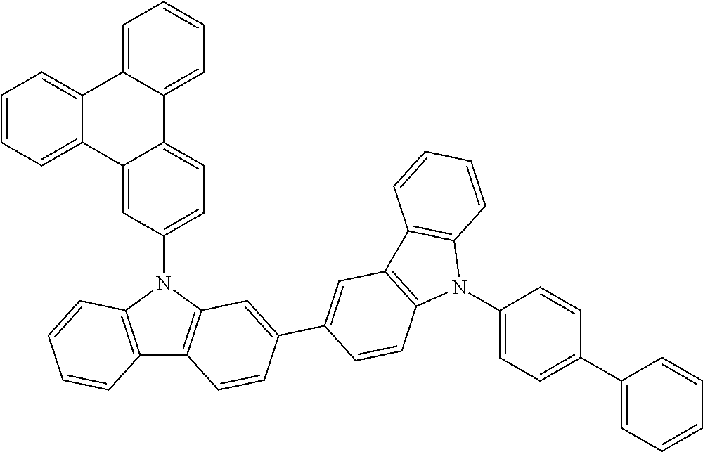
C12=C(N(C3=CC=C4C(=C3)C3=CC=CC=C3C3=CC=CC=C43)C3=C1C=CC(C1=CC4=C(C=C1)N(C1=CC=C(C5=CC=CC=C5)C=C1)C1=C4C=CC=C1)=C3)C=CC=C2
